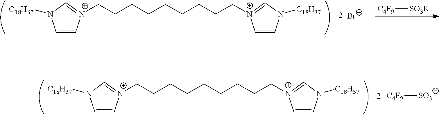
C1=C[N+](CCCCCCCCC[N+]2=CN([C18H37])C=C2)=CN1[C18H37].[Br-].[C4F9][SO3K].C1=C[N+](CCCCCCCCC[N+]2=CN([C18H37])C=C2)=CN1[C18H37].[C4F9][SO3]
